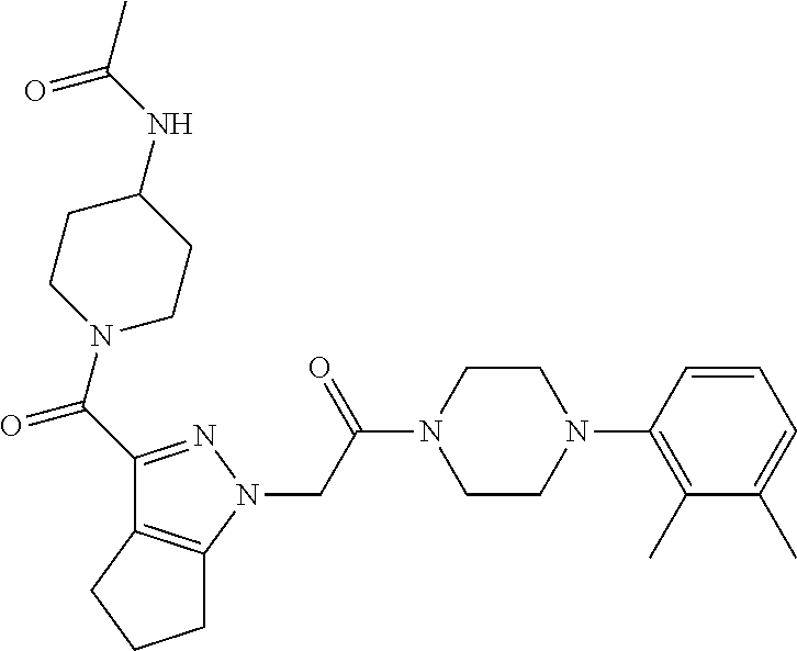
C(C(N1CCN(C2=C(C)C(C)=CC=C2)CC1)=O)N1N=C(C(=O)N2CCC(NC(C)=O)CC2)C2=C1CCC2
